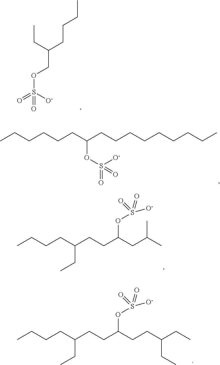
CCC(CCCC)COS(=O)([O-])=O.CCCCCCC(CCCCCCCCC)OS([O-])(=O)=O.CCCCC(CCC(CC(C)C)OS([O-])(=O)=O)CC.CCCCC(CCC(CCC(CC)CC)OS([O-])(=O)=O)CC
